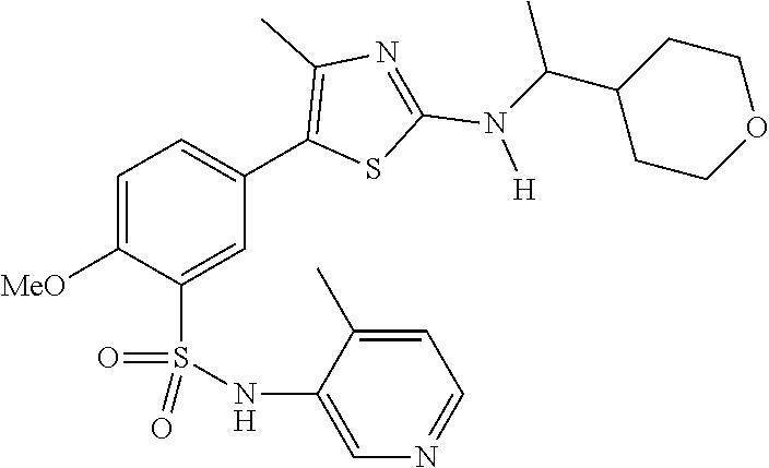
C1=C([MeO])C(S(NC2=CN=CC=C2C)(=O)=O)=CC(C2=C(C)N=C(N([H])C(C3CCOCC3)C)S2)=C1
